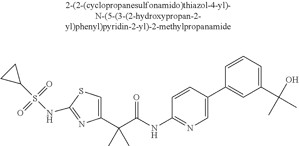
C1(C(C(NC2=NC=C(C3=CC(C(C)(O)C)=CC=C3)C=C2)=O)(C)C)=CSC(NS(C2CC2)(=O)=O)=N1
